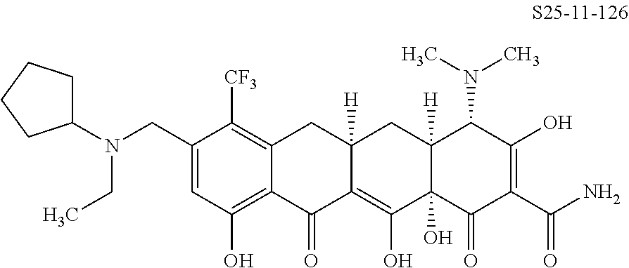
C1=C(CN(C2CCCC2)CC)C([CF3])=C2C(=C1O)C(=O)C1=C(O)C3(O)C([H])(CC1([H])C2)C(N(C)C)C(O)=C(C(N)=O)C3=O
